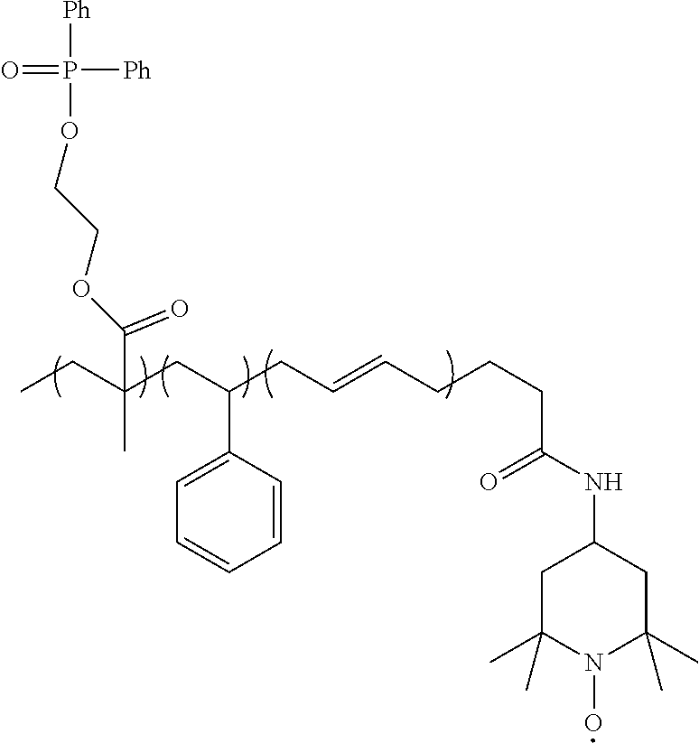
[Ph]P([Ph])(=O)OCCOC(C(CC)(CC(CC=CCCCC(NC1CC(C)(C)N(O)C(C)(C)C1)=O)C1=CC=CC=C1)C)=O
